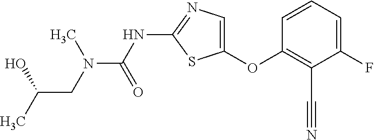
C1=CC=C(F)C(C#N)=C1OC1=CN=C(NC(=O)N(CC(C)O)C)S1
